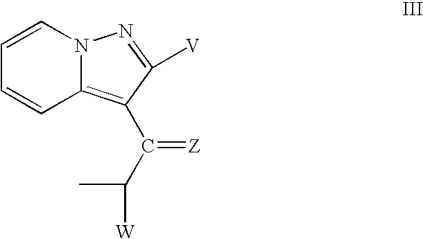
C1=CN2C(=C(C(=[Z])C(C)[W])C([V])=N2)C=C1
